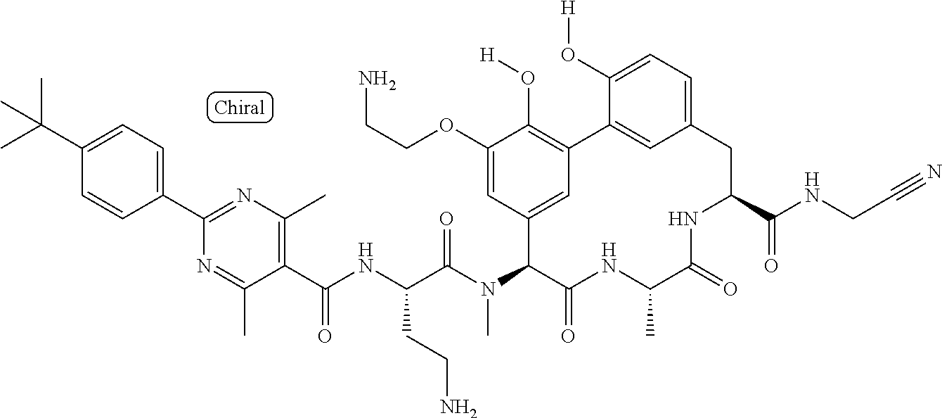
C(C(N(C1C(=O)NC(C)C(=O)NC(C(NCC#N)=O)CC2=CC=C(O[H])C(=C2)C2=C(O[H])C(OCCN)=CC1=C2)C)=O)(NC(C1=C(C)N=C(C2=CC=C(C(C)(C)C)C=C2)N=C1C)=O)CCN
